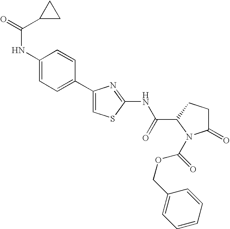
C1(C2=CC=C(NC(C3CC3)=O)C=C2)=CSC(NC(C2N(C(OCC3=CC=CC=C3)=O)C(=O)CC2)=O)=N1
